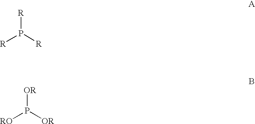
[R]P([R])[R].[OR]P([RO])[OR]
